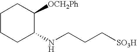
C1CCC(NCCC[SO3H])C([OCH2Ph])C1
